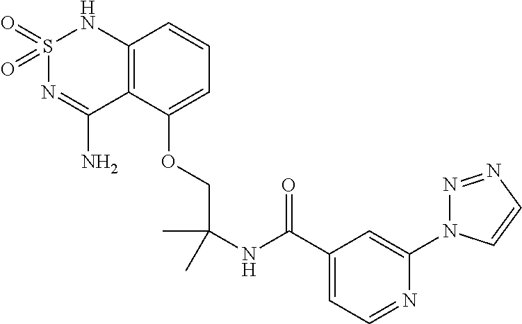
C12=C(C(OCC(NC(C3=CC=NC(N4N=NC=C4)=C3)=O)(C)C)=CC=C1)C(N)=NS(=O)(=O)N2
